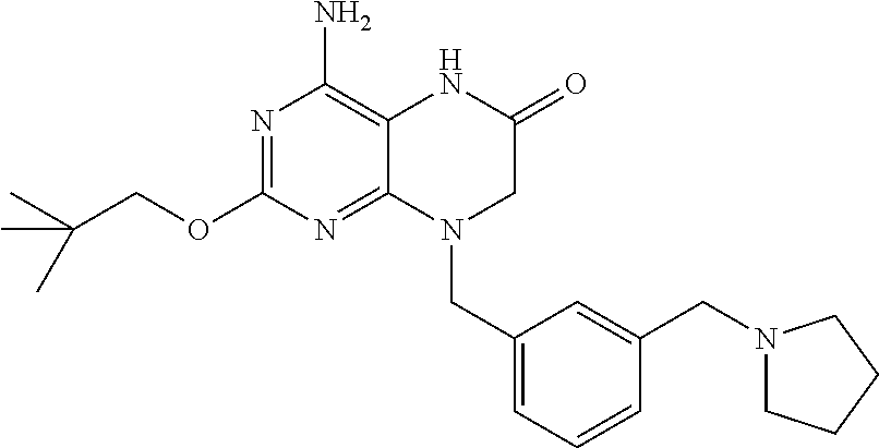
N1=C(OCC(C)(C)C)N=C2C(=C1N)NC(=O)CN2CC1=CC=CC(CN2CCCC2)=C1
